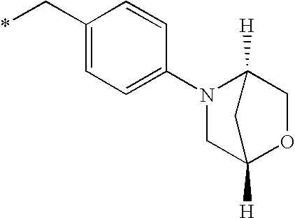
C1(C*)=CC=C(N2CC3([H])OCC2([H])C3)C=C1
